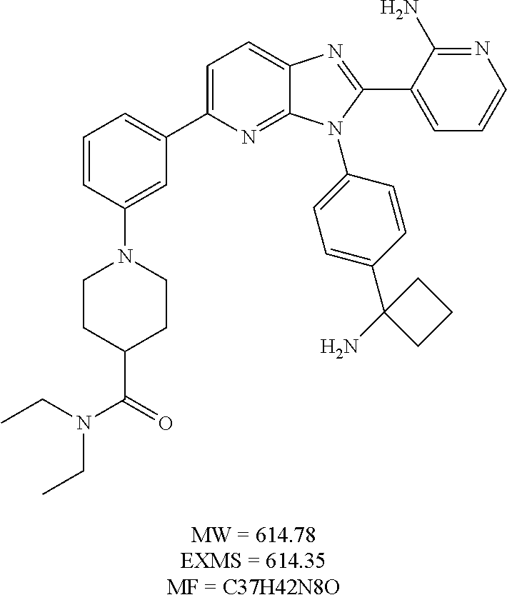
C1=CC(N2CCC(C(N(CC)CC)=O)CC2)=CC(C2=CC=C3C(=N2)N(C2=CC=C(C4(N)CCC4)C=C2)C(C2=CC=CN=C2N)=N3)=C1
